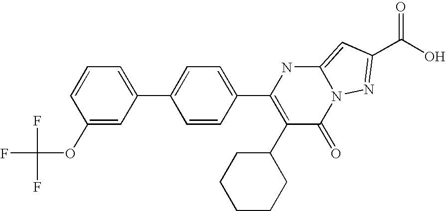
C1(OC(F)(F)F)=CC(C2=CC=C(C3=C(C4CCCCC4)C(=O)N4C(=CC(C(=O)O)=N4)N3)C=C2)=CC=C1
